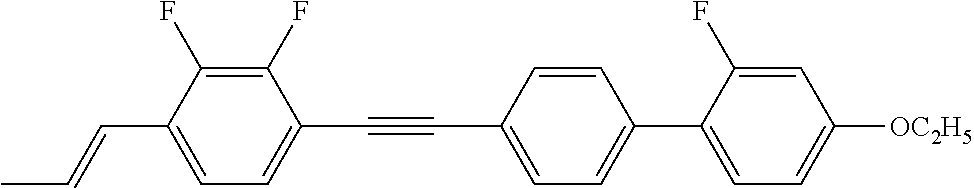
C1(F)=C(F)C(C=CC)=CC=C1C#CC1=CC=C(C2=CC=C([OC2H5])C=C2F)C=C1
